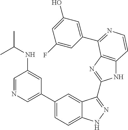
C1(C2=CN=CC(NC(C)C)=C2)=CC=C2C(=C1)C(C1=NC3=C(N1)C=CN=C3C1=CC(O)=CC(F)=C1)=NN2
